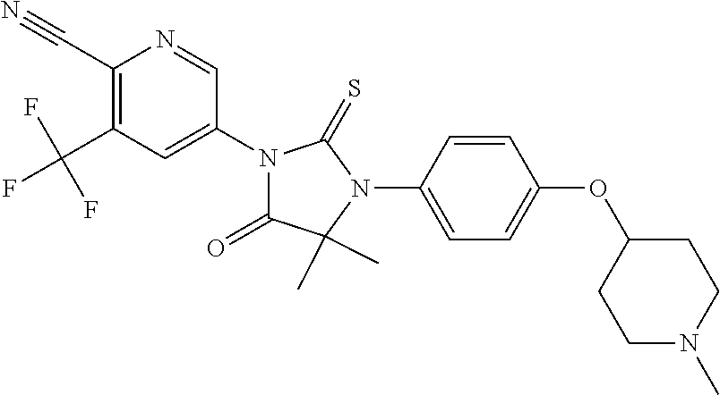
C1(C#N)=C(C(F)(F)F)C=C(N2C(=O)C(C)(C)N(C3=CC=C(OC4CCN(C)CC4)C=C3)C2=S)C=N1
